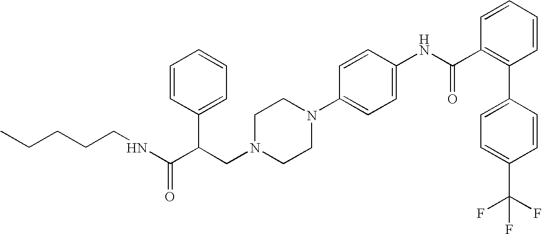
N(C(C(CN1CCN(C2=CC=C(NC(C3=C(C4=CC=C(C(F)(F)F)C=C4)C=CC=C3)=O)C=C2)CC1)C1=CC=CC=C1)=O)CCCCC
